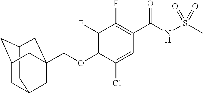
C12CC3CC(C1)CC(COC1=C(F)C(F)=C(C(NS(C)(=O)=O)=O)C=C1Cl)(C3)C2
